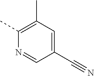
C1(C)=C(C)C=C(C#N)C=N1
